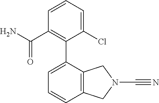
C12=C(C=CC=C1C1=C(C(N)=O)C=CC=C1Cl)CN(C#N)C2
